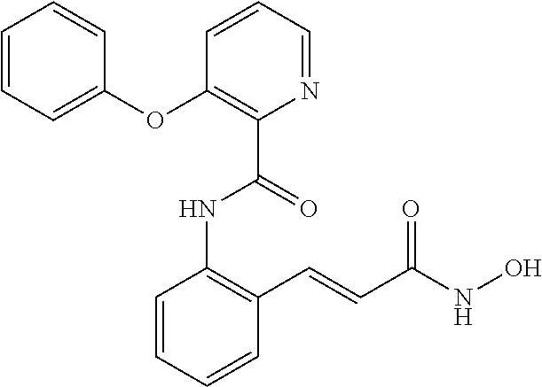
C1=CC=CC(C=CC(NO)=O)=C1NC(C1=C(OC2=CC=CC=C2)C=CC=N1)=O
